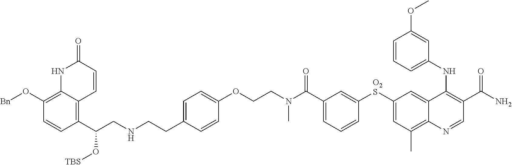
N(C(C1=CC=CC([O2S]C2=CC(C)=C3C(=C2)C(NC2=CC=CC(OC)=C2)=C(C(N)=O)C=N3)=C1)=O)(C)CCOC1=CC=C(CCNCC(C2=C3C(=C(O[Bn])C=C2)NC(=O)C=C3)O[TBS])C=C1
